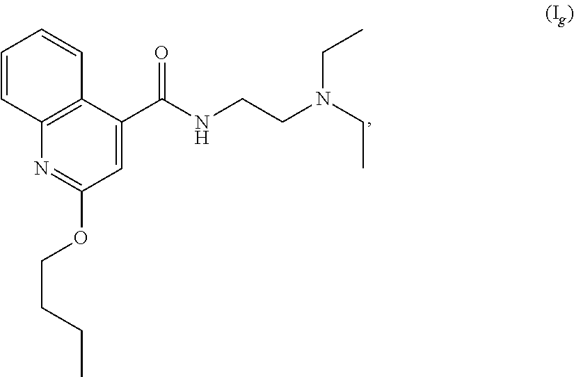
C12=C(C(C(NCCN(CC)CC)=O)=CC(OCCCC)=N1)C=CC=C2
